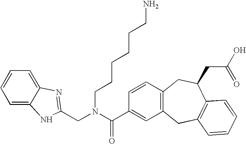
C1=CC=C2C(=C1)N=C(CN(C(C1=CC3=C(C=C1)CC(CC(=O)O)C1=C(C3)C=CC=C1)=O)CCCCCCN)N2
